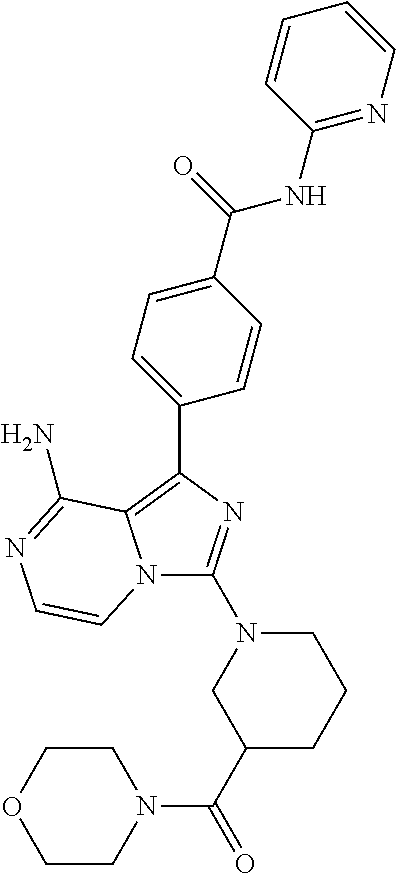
N12C(N3CC(C(=O)N4CCOCC4)CCC3)=NC(C3=CC=C(C(=O)NC4=NC=CC=C4)C=C3)=C1C(N)=NC=C2
